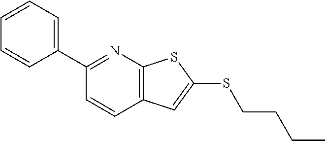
C1(C2=CC=CC=C2)=NC2=C(C=C1)C=C(SCCCC)S2
